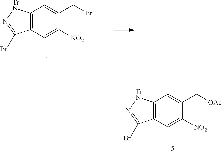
C12=C(C=C([NO2])C(C[OAc])=C1)C(Br)=N[TrN]2.C12=C(C=C([NO2])C(CBr)=C1)C(Br)=N[TrN]2
